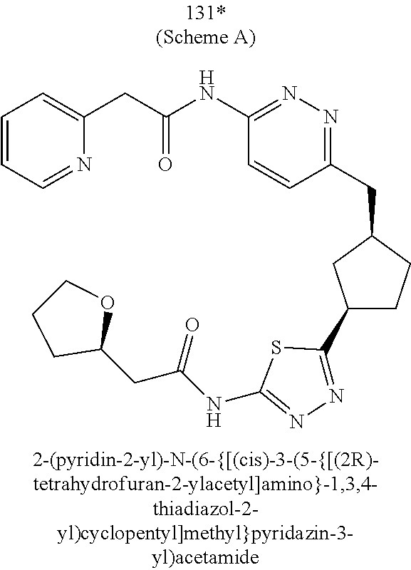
C1(C2=NN=C(NC(=O)CC3OCCC3)S2)CCC(CC2=NN=C(NC(CC3=CC=CC=N3)=O)C=C2)C1
